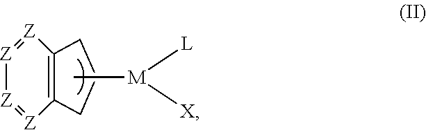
[Z]1=[Z]C2=C([Z]=[Z]1)CCC2.[M]([L])([X])C
